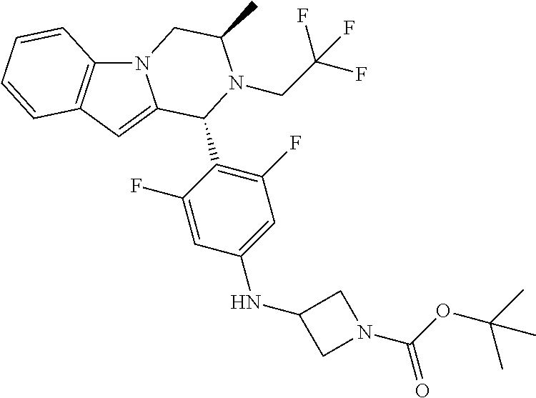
C12=C(C=C3N1CC(C)N(CC(F)(F)F)C3C1=C(F)C=C(NC3CN(C(OC(C)(C)C)=O)C3)C=C1F)C=CC=C2
